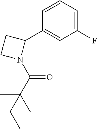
C1=CC=C(F)C=C1C1CCN1C(C(C)(C)CC)=O
